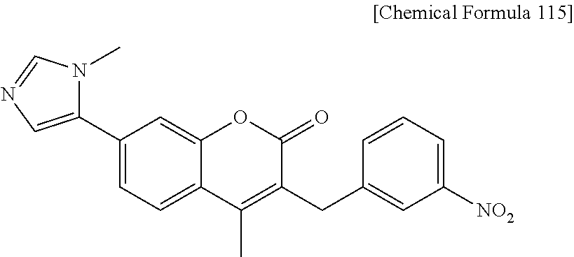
C1(C2=CN=CN2C)=CC=C2C(=C1)OC(=O)C(CC1=CC([NO2])=CC=C1)=C2C
